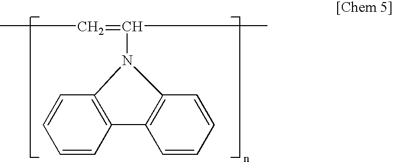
CC=C(C)N1C2=C(C=CC=C2)C2=C1C=CC=C2
